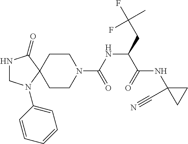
N1CN(C2=CC=CC=C2)C2(C1=O)CCN(C(NC(C(=O)NC1(C#N)CC1)CC(F)(C)F)=O)CC2
